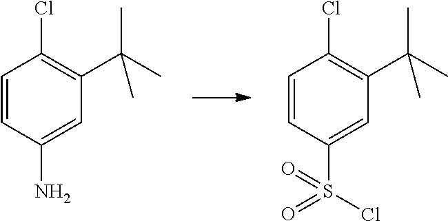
C1=CC(S(Cl)(=O)=O)=CC(C(C)(C)C)=C1Cl.C1=CC(N)=CC(C(C)(C)C)=C1Cl
